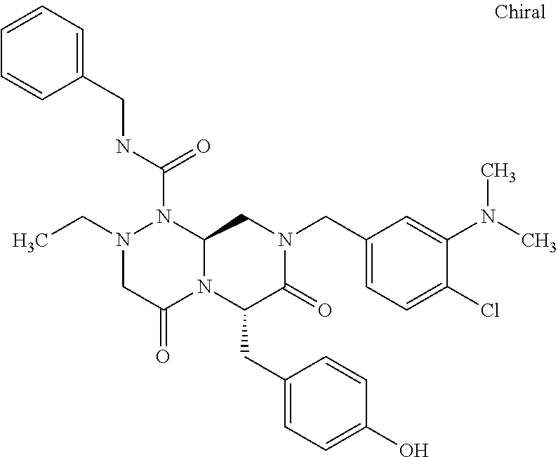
N1(CC)CC(=O)N2C(N1C(NCC1=CC=CC=C1)=O)CN(CC1=CC=C(Cl)C(N(C)C)=C1)C(=O)C2CC1=CC=C(O)C=C1
